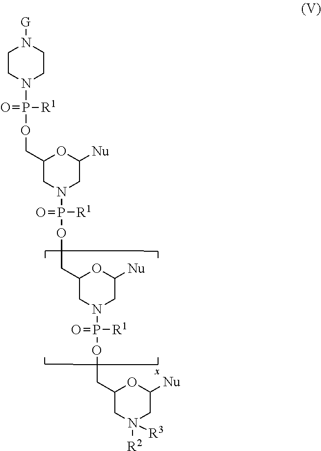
C1CN(P(=O)([R1])OCC2CN(P(=O)([R1])OCC3CN(P([R1])(=O)OCC4CN([R2])([R3])CC([Nu])O4)CC([Nu])O3)CC([Nu])O2)CCN1[G]
